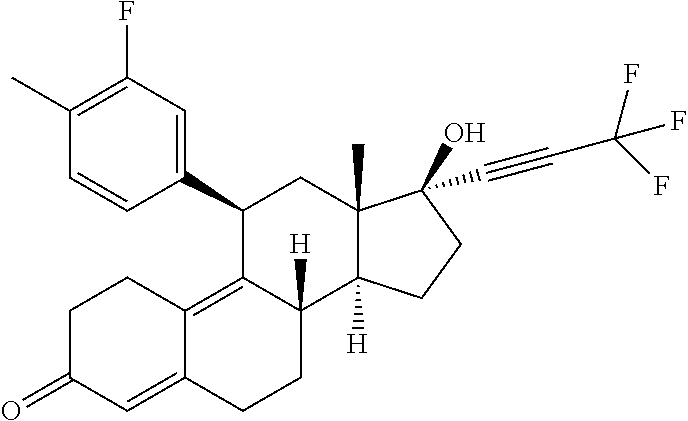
CC1=C(F)C=C(C2C3=C4C(=CC(=O)CC4)CCC3([H])C3([H])C(C)(C2)C(O)(C#CC(F)(F)F)CC3)C=C1
